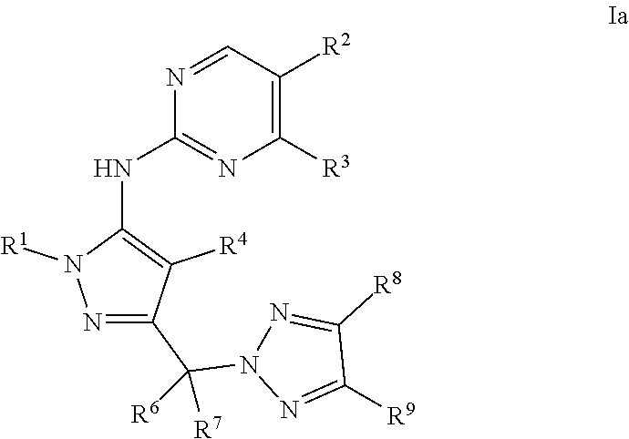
C1=NC(NC2=C([R4])C(C([R7])(N3N=C([R9])C([R8])=N3)[R6])=NN2[R1])=NC([R3])=C1[R2]
